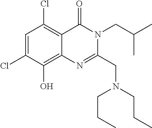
C1=C(Cl)C(O)=C2C(=C1Cl)C(=O)N(CC(C)C)C(CN(CCC)CCC)=N2
